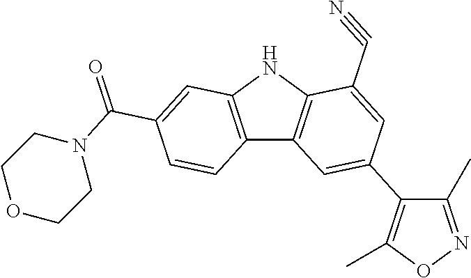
C12=C(NC3=C1C=C(C1=C(C)ON=C1C)C=C3C#N)C=C(C(N1CCOCC1)=O)C=C2
